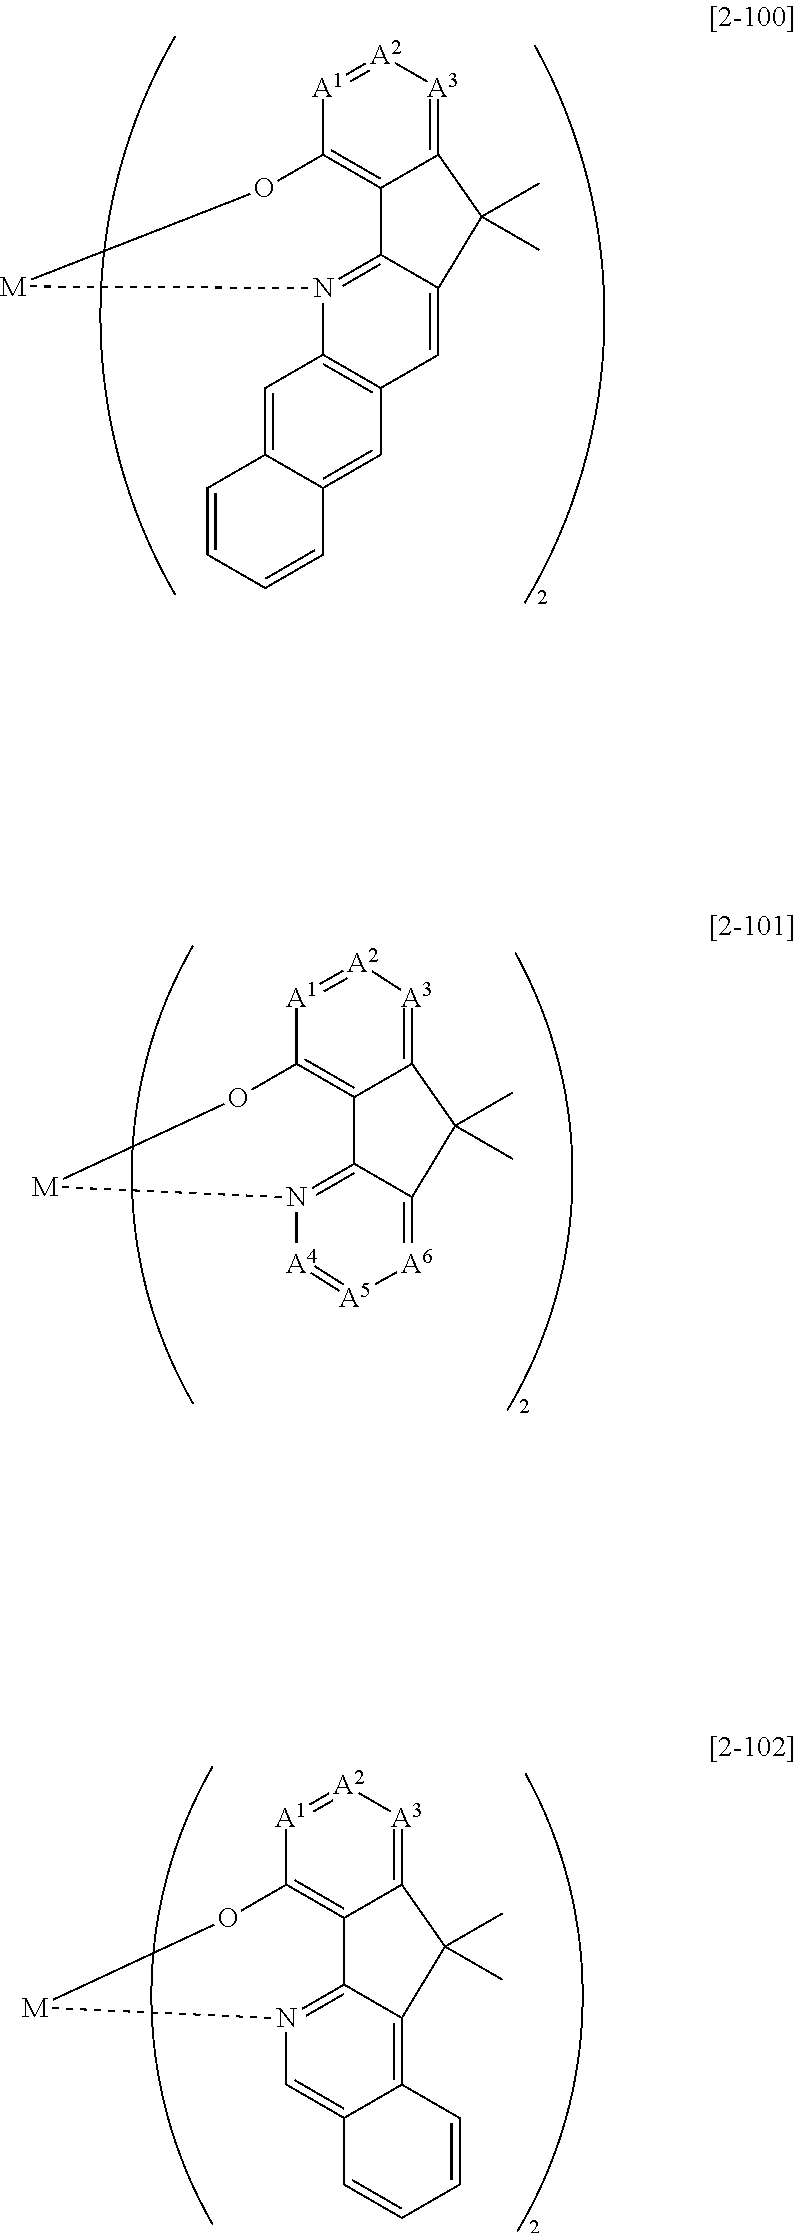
C12=[A3][A2]=[A1]C3=C1C1=N([A4]=[A5][A6]=C1C2(C)C)[M]O3.C12=[A3][A2]=[A1]C3=C1C1=N(C4=C(C=C1C2(C)C)C=C1C(=C4)C=CC=C1)[M]O3.C12=[A3][A2]=[A1]C3=C1C1=N(C=C4C(=C1C2(C)C)C=CC=C4)[M]O3
